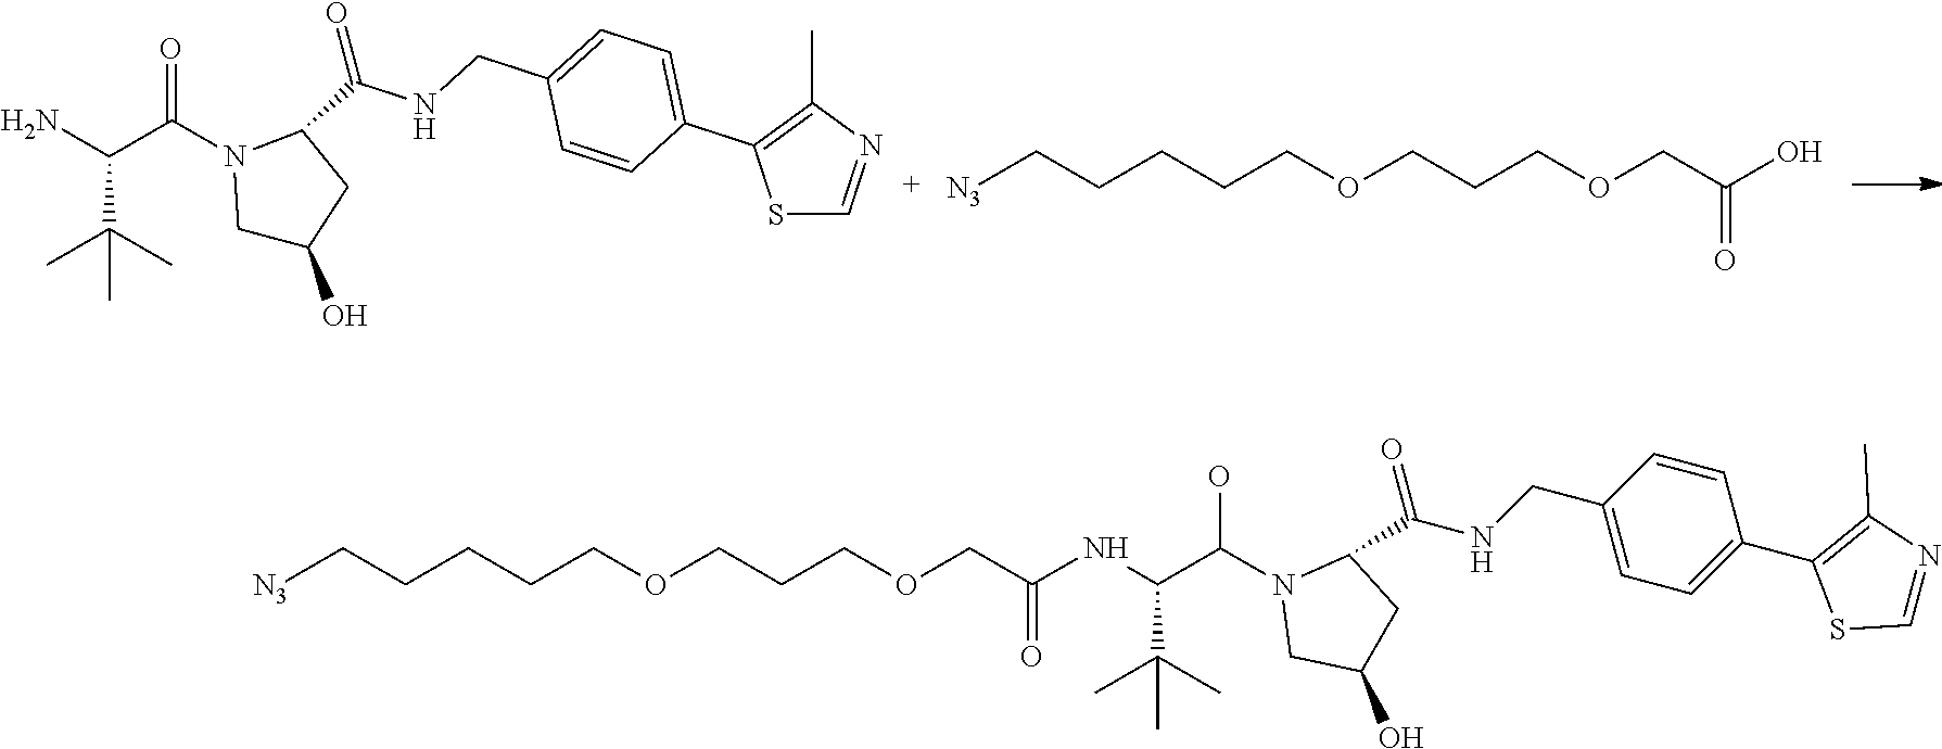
S1C=NC(C)=C1C1=CC=C(CNC(=O)C2CC(O)CN2C(C(N)C(C)(C)C)=O)C=C1.[N3]CCCCCOCCCOCC(O)=O.[N3]CCCCCOCCCOCC(NC(C(C)(C)C)C(O)N1CC(O)CC1C(=O)NCC1=CC=C(C2=C(C)N=CS2)C=C1)=O
